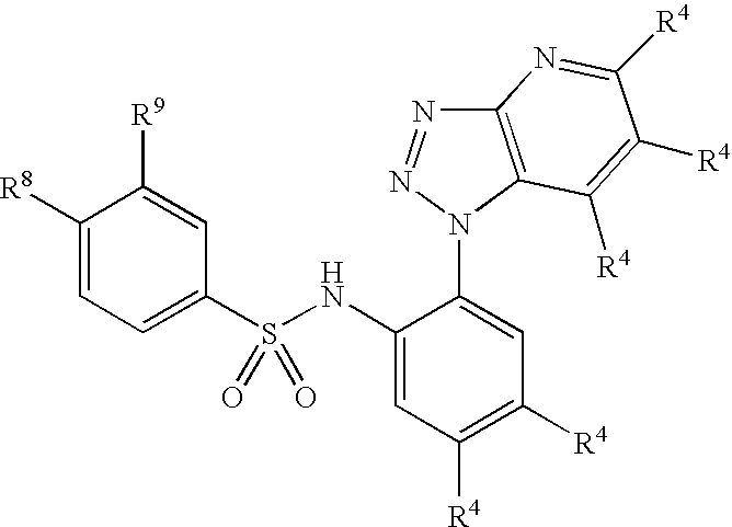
C1([R8])=CC=C(S(NC2=CC([R4])=C([R4])C=C2N2C3=C(N=N2)N=C([R4])C([R4])=C3[R4])(=O)=O)C=C1[R9]
